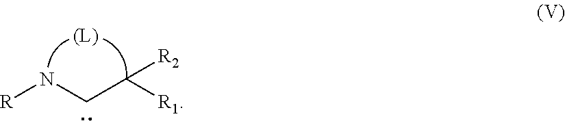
C(N[R])C([R1])[R2]
